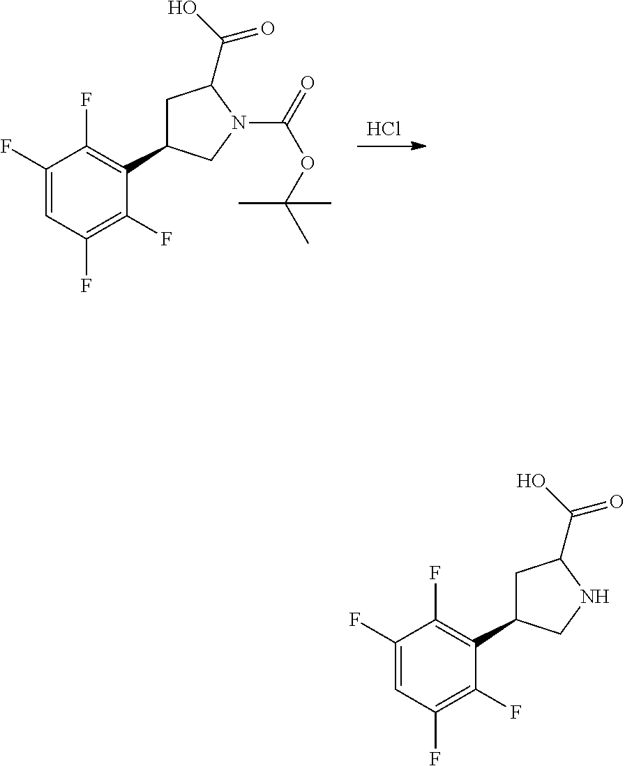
Cl.C1(F)=CC(F)=C(F)C(C2CC(C(O)=O)N(C(=O)OC(C)(C)C)C2)=C1F.C1(F)=CC(F)=C(F)C(C2CC(C(O)=O)NC2)=C1F
